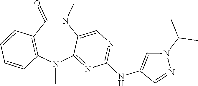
N1(C)C(=O)C2=C(N(C)C3=NC(NC4=CN(C(C)C)N=C4)=NC=C13)C=CC=C2
